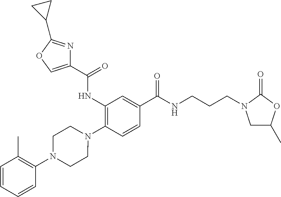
C1(NC(=O)C2=COC(C3CC3)=N2)=C(N2CCN(C3=C(C)C=CC=C3)CC2)C=CC(C(NCCCN2CC(C)OC2=O)=O)=C1
